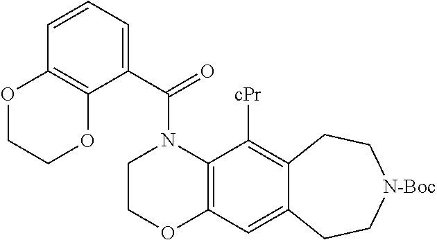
C1COC2=C(N1C(C1=CC=CC3=C1OCCO3)=O)C([cPr])=C1C(=C2)CC[N-Boc]CC1
